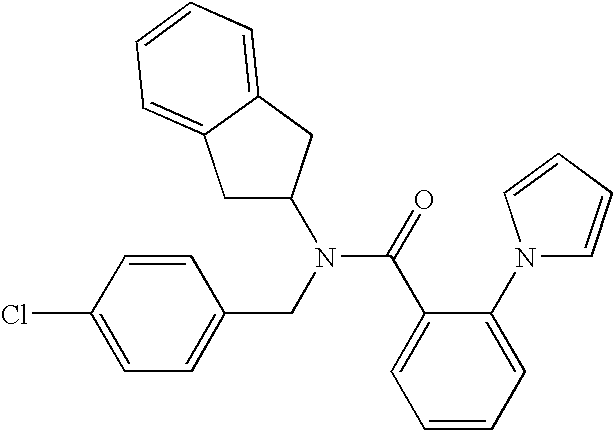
C1=C(Cl)C=CC(CN(C(=O)C2=CC=CC=C2N2C=CC=C2)C2CC3=CC=CC=C3C2)=C1
